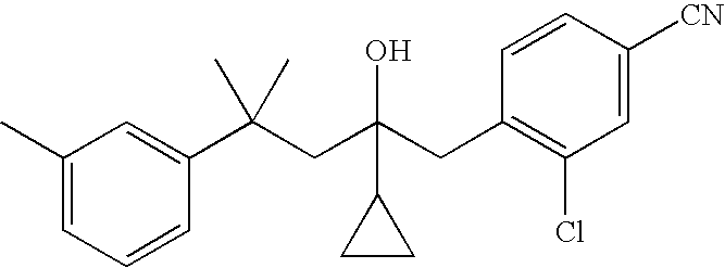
C1(C)=CC=CC(C(CC(CC2=C(Cl)C=C([CN])C=C2)(O)C2CC2)(C)C)=C1
